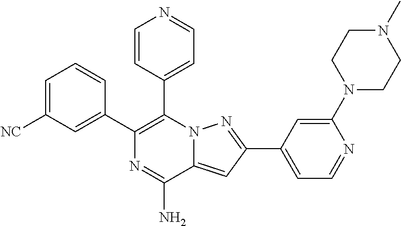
C1=CC(C2=C(C3=CC=NC=C3)N3C(=CC(C4=CC=NC(N5CCN(C)CC5)=C4)=N3)C(N)=N2)=CC([NC])=C1
